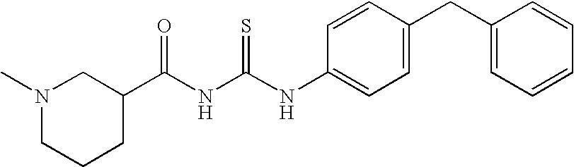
N1(C)CCCC(C(NC(NC2=CC=C(CC3=CC=CC=C3)C=C2)=S)=O)C1
